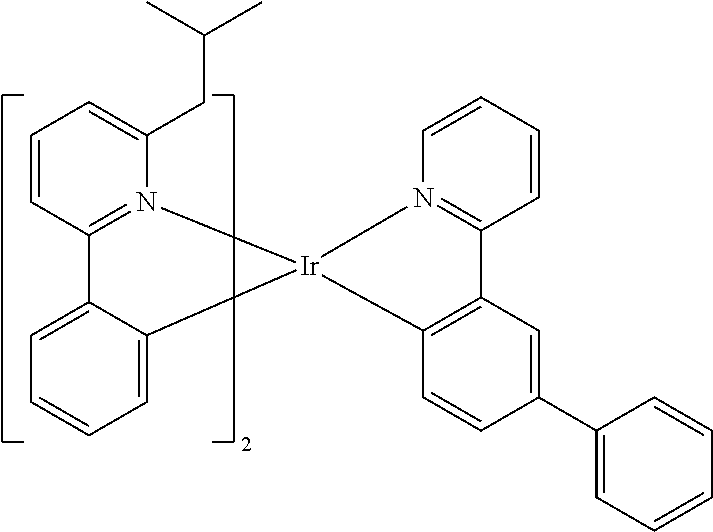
C1=CC2=N(C(CC(C)C)=C1)[Ir]1(C3=CC=CC=C23)N2=C(C=CC=C2)C2=C1C=CC(C1=CC=CC=C1)=C2
